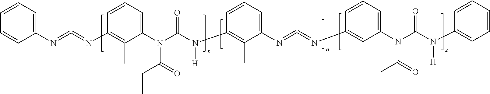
C1=CC=C(N=C=NC2=C(C)C(N(C(N(C3=C(C)C(N=C=NC4=C(C)C(N(C(N(C5=CC=CC=C5)[H])=O)C(=O)C)=CC=C4)=CC=C3)[H])=O)C(=O)C=C)=CC=C2)C=C1
